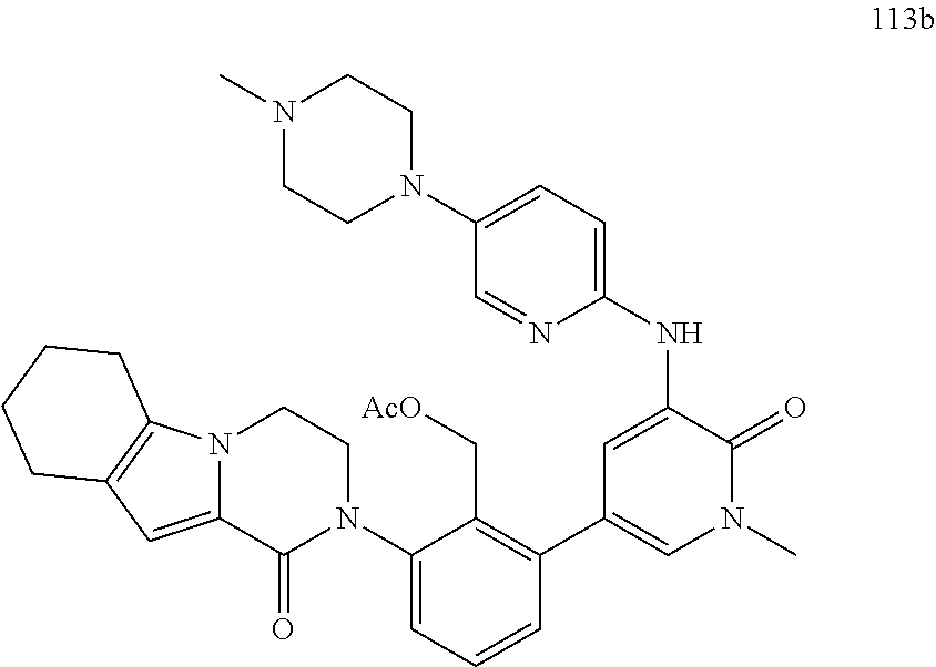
C1=C(NC2=CC=C(N3CCN(C)CC3)C=N2)C(=O)N(C)C=C1C1=C(C[AcO])C(N2CCN3C(=CC4=C3CCCC4)C2=O)=CC=C1
